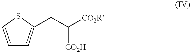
C1=CSC(CC([CO2R])[CO2H])=C1
